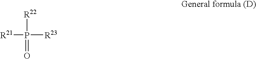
[R21]P([R22])([R23])=O
